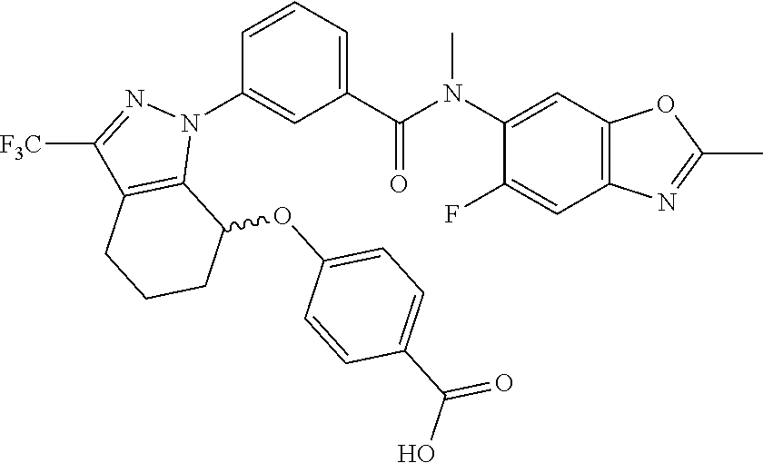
C1(N(C(C2=CC=CC(N3C4=C(C([F3C])=N3)CCCC4OC3=CC=C(C(=O)O)C=C3)=C2)=O)C)=CC2=C(C=C1F)N=C(C)O2
